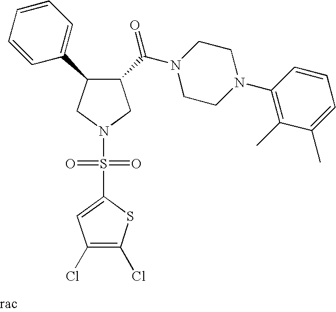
C1(C(N2CCN(C3=C(C)C(C)=CC=C3)CC2)=O)C(C2=CC=CC=C2)CN(S(=O)(=O)C2=CC(Cl)=C(Cl)S2)C1
